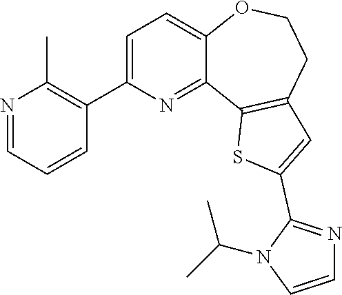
C1=C(C2=C(C)N=CC=C2)N=C2C(=C1)OCCC1=C2SC(C2=NC=CN2C(C)C)=C1
